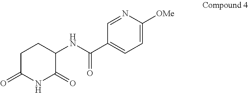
C1C(=O)NC(=O)C(NC(C2=CC=C([OMe])N=C2)=O)C1
